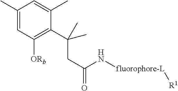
C1=C(C)C(C(CC(=O)N[fluorophore-L][R1])(C)C)=C([ORb])C=C1C
